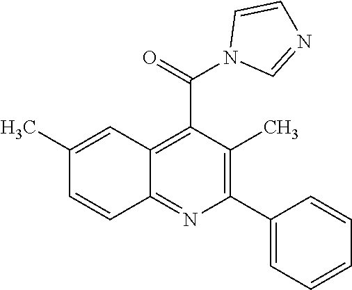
C12=NC(C3=CC=CC=C3)=C(C)C(C(=O)N3C=NC=C3)=C1C=C(C)C=C2
